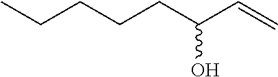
CCCCCC(C=C)O
